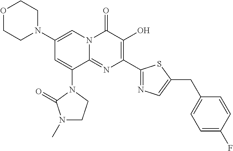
C1(N2CCOCC2)=CN2C(=NC(C3=NC=C(CC4=CC=C(F)C=C4)S3)=C(O)C2=O)C(N2C(=O)N(C)CC2)=C1
